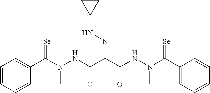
N(C(C1=CC=CC=C1)=[Se])(NC(C(C(NN(C(C1=CC=CC=C1)=[Se])C)=O)=NNC1CC1)=O)C
